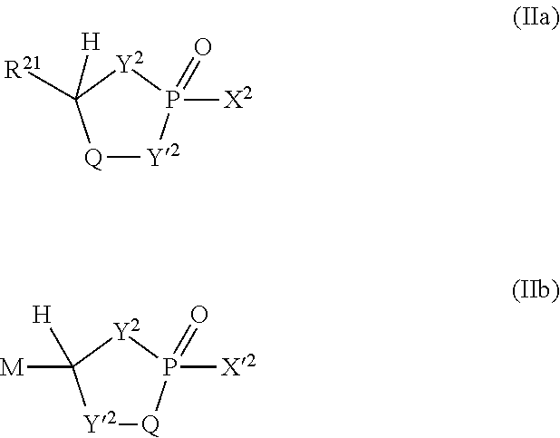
[Q]1[Y2]P([X2])(=O)[Y2]C1([R21])[H].[Y2]1[Q]P([X2])(=O)[Y2]C1([M])[H]
